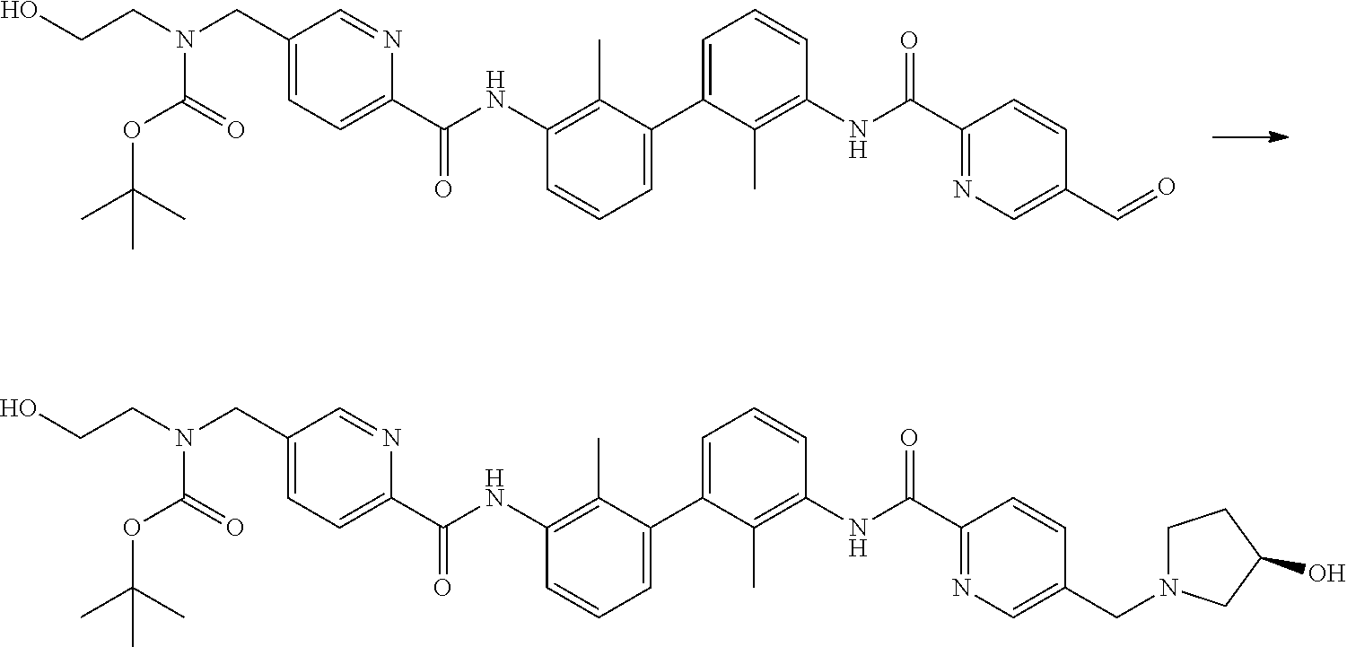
C1(CN(CCO)C(=O)OC(C)(C)C)=CC=C(C(NC2=C(C)C(C3=CC=CC(NC(C4=NC=C(C=O)C=C4)=O)=C3C)=CC=C2)=O)N=C1.C1(CN(CCO)C(=O)OC(C)(C)C)=CC=C(C(NC2=C(C)C(C3=CC=CC(NC(C4=NC=C(CN5CCC(O)C5)C=C4)=O)=C3C)=CC=C2)=O)N=C1
